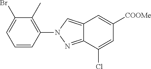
N1(C2=C(C)C(Br)=CC=C2)N=C2C(Cl)=CC([COOMe])=CC2=C1
